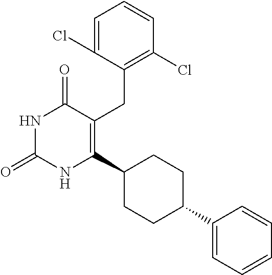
C1=C(Cl)C(CC2=C(C3CCC(C4=CC=CC=C4)CC3)NC(=O)NC2=O)=C(Cl)C=C1
